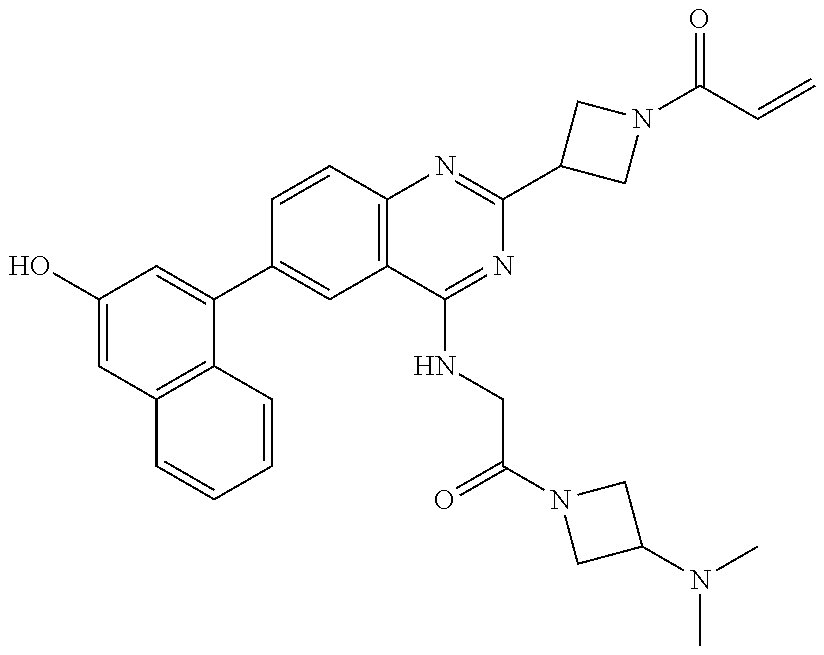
C1(O)=CC2=C(C(C3=CC4=C(C=C3)N=C(C3CN(C(C=C)=O)C3)N=C4NCC(=O)N3CC(N(C)C)C3)=C1)C=CC=C2
